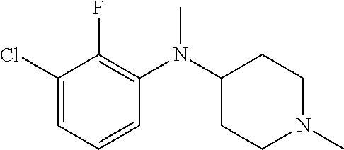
C1(Cl)=CC=CC(N(C2CCN(C)CC2)C)=C1F
